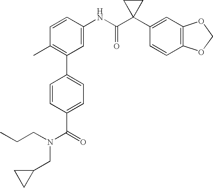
C1(NC(C2(C3=CC4=C(C=C3)OCO4)CC2)=O)=CC(C2=CC=C(C(=O)N(CC3CC3)CCC)C=C2)=C(C)C=C1
